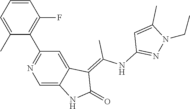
C1=CC=C(C)C(C2=NC=C3C(=C2)C(=C(NC2=NN(CC)C(C)=C2)C)C(=O)N3)=C1F
